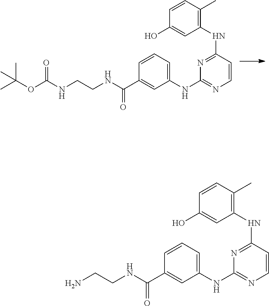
C1=CC(NC2=C(C)C=CC(O)=C2)=NC(NC2=CC=CC(C(NCCNC(OC(C)(C)C)=O)=O)=C2)=N1.C1=CC(NC2=C(C)C=CC(O)=C2)=NC(NC2=CC=CC(C(NCCN)=O)=C2)=N1
